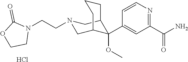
C1(C(N)=O)=NC=CC(C2(OC)C3CN(CCN4C(=O)OCC4)CC2CCC3)=C1.Cl
